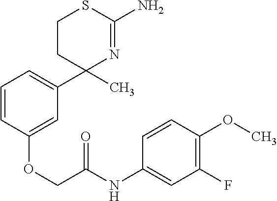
C1(C)(C2=CC=CC(OCC(NC3=CC(F)=C(OC)C=C3)=O)=C2)N=C(N)SCC1
